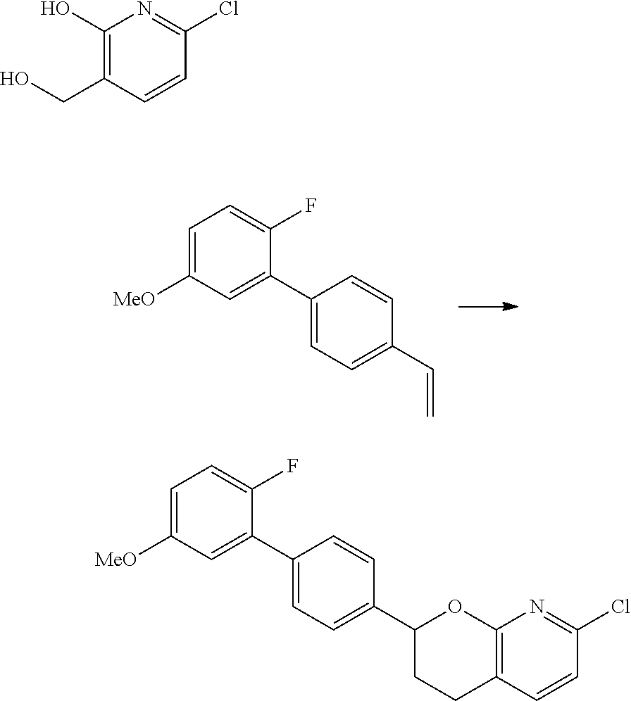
C1=C([MeO])C=C(C2=CC=C(C=C)C=C2)C(F)=C1.C1(O)=C(CO)C=CC(Cl)=N1.C1=C([MeO])C=C(C2=CC=C(C3CCC4=C(O3)N=C(Cl)C=C4)C=C2)C(F)=C1
